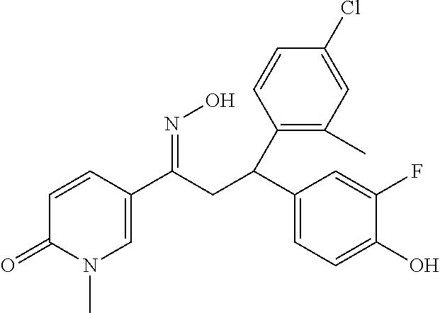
C1(C(CC(C2=CN(C)C(=O)C=C2)=NO)C2=C(C)C=C(Cl)C=C2)=CC=C(O)C(F)=C1
